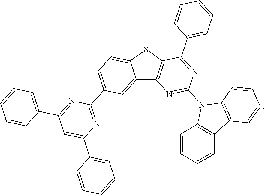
C12=CC(C3=NC(C4=CC=CC=C4)=CC(C4=CC=CC=C4)=N3)=CC=C1SC1=C2N=C(N2C3=C(C4=C2C=CC=C4)C=CC=C3)N=C1C1=CC=CC=C1
